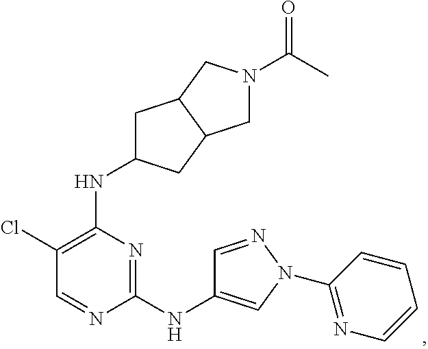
N1=C(NC2=CN(C3=NC=CC=C3)N=C2)N=CC(Cl)=C1NC1CC2C(C1)CN(C(C)=O)C2
